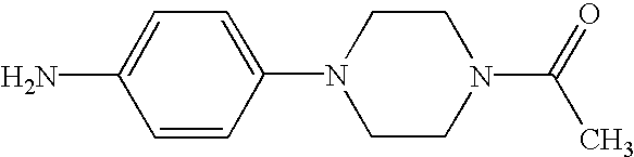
C1(N2CCN(C(=O)C)CC2)=CC=C(N)C=C1
